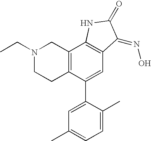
C12=C(C(C3=CC(C)=CC=C3C)=CC3=C1NC(=O)C3=NO)CCN(CC)C2
